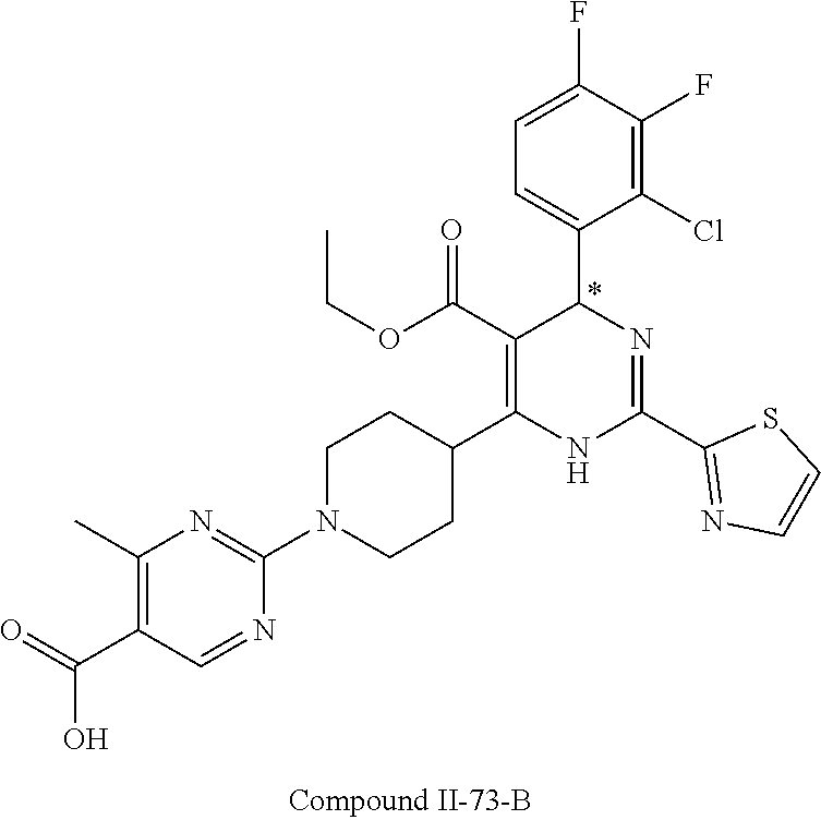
C1(F)=C(Cl)C(C2N=C(C3=NC=CS3)NC(C3CCN(C4=NC(C)=C(C(O)=O)C=N4)CC3)=C2C(OCC)=O)=CC=C1F
